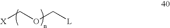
[X]COC[L]
